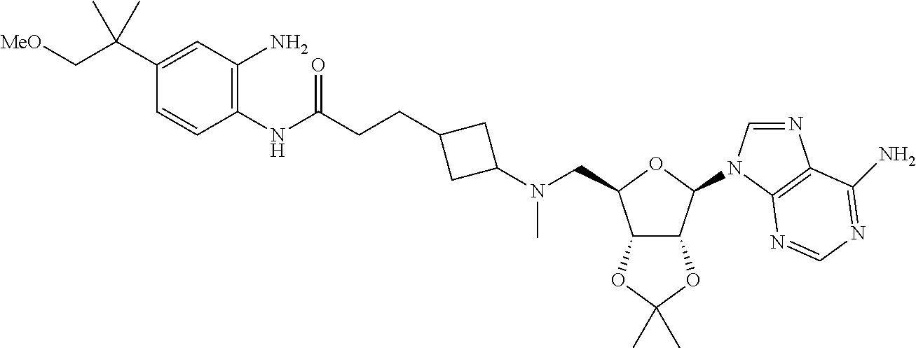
C12C(C(N3C=NC4=C3N=CN=C4N)OC1CN(C1CC(CCC(NC3=C(N)C=C(C(C[MeO])(C)C)C=C3)=O)C1)C)OC(C)(C)O2
